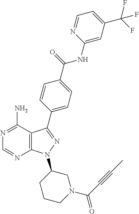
C1=NC2=C(C(N)=N1)C(C1=CC=C(C(=O)NC3=CC(C(F)(F)F)=CC=N3)C=C1)=NN2C1CCCN(C(C#CC)=O)C1
